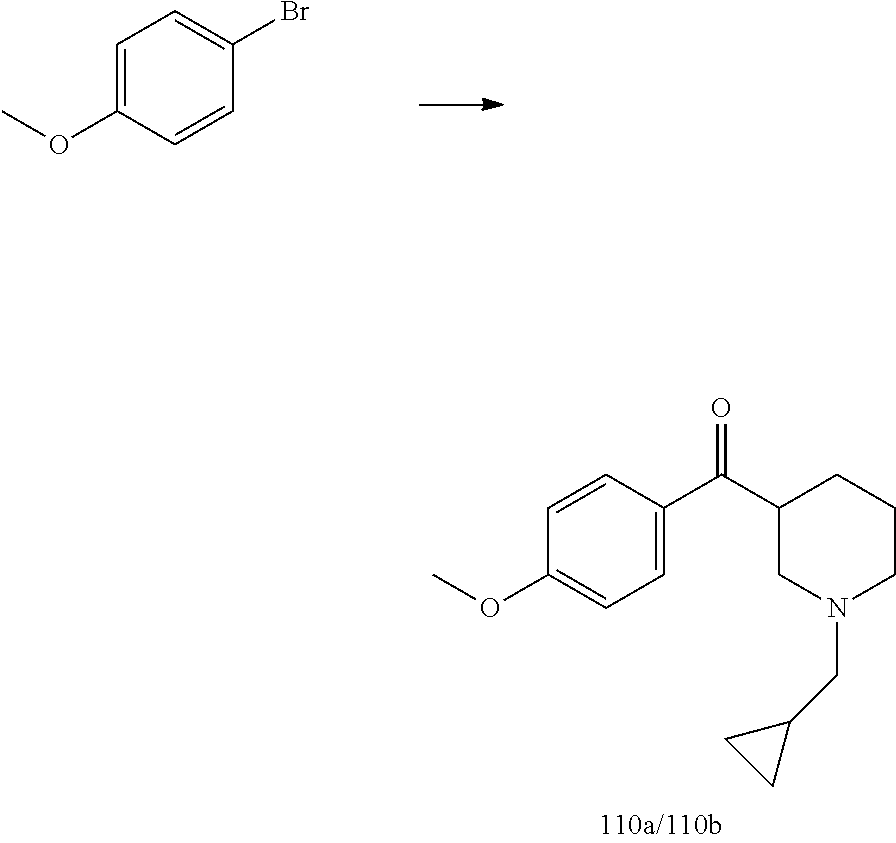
COC1=CC=C(Br)C=C1.C1=C(C(C2CN(CC3CC3)CCC2)=O)C=CC(OC)=C1
